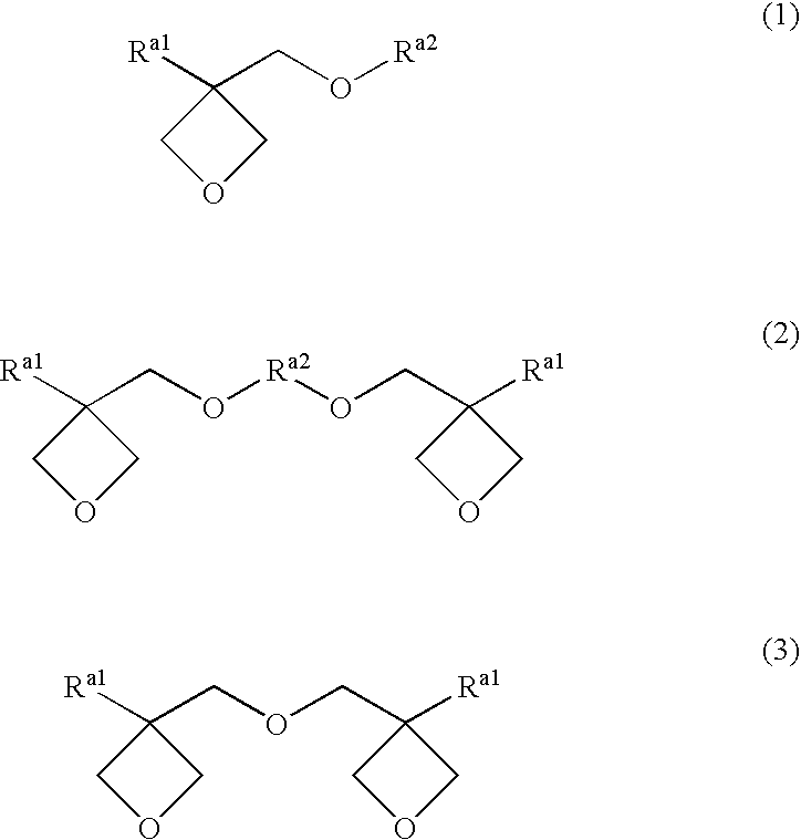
[Ra1]C1(CO[Ra2])COC1.[Ra1]C1(CO[Ra2]OCC2([Ra1])COC2)COC1.[Ra1]C1(COCC2([Ra1])COC2)COC1
